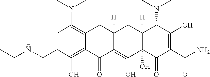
N(CC1=CC(N(C)C)=C2C(=C1O)C(=O)C1=C(O)C3(O)C([H])(CC1([H])C2)C(N(C)C)C(O)=C(C(N)=O)C3=O)CC
